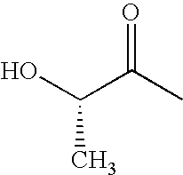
OC(C(C)=O)C
